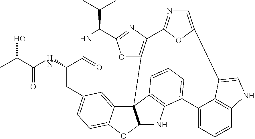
C(=O)(C(C)O)NC1C(=O)NC(C(C)C)C2=NC3=C(O2)C24C5=CC(=CC=C5OC2NC2=C4C=CC=C2C2=CC=CC4=C2C(=CN4)C2=CN=C3O2)C1
